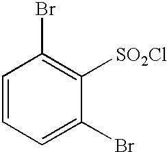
C1=CC=C(Br)C([SO2Cl])=C1Br
